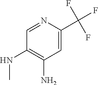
C1(N)=C(NC)C=NC(C(F)(F)F)=C1
